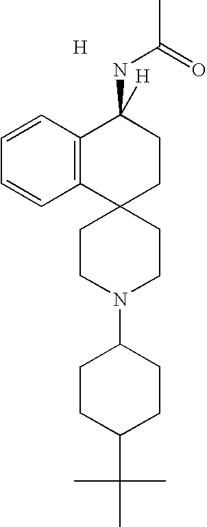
[H].C1=CC2=C(C=C1)C1(CCC2(NC(=O)C)[H])CCN(C2CCC(C(C)(C)C)CC2)CC1
